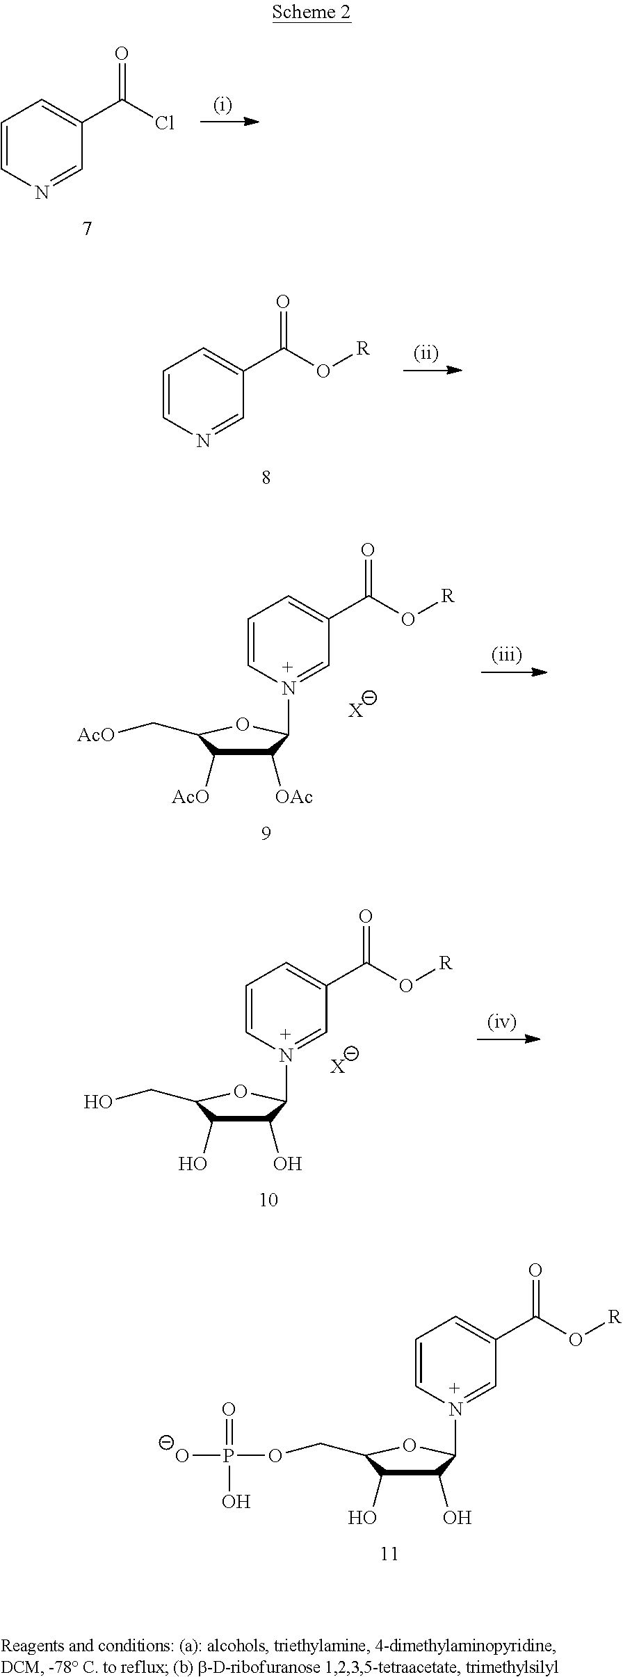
C1(O)C(O)C(COP([O-])(=O)O)OC1[N+]1=CC(C(O[R])=O)=CC=C1.N1=CC(C(Cl)=O)=CC=C1.N1=CC(C(O[R])=O)=CC=C1.C1([OAc])C([AcO])C(C[AcO])OC1[N+]1=CC(C(O[R])=O)=CC=C1.[X].C1(O)C(O)C(CO)OC1[N+]1=CC(C(O[R])=O)=CC=C1.[X]
